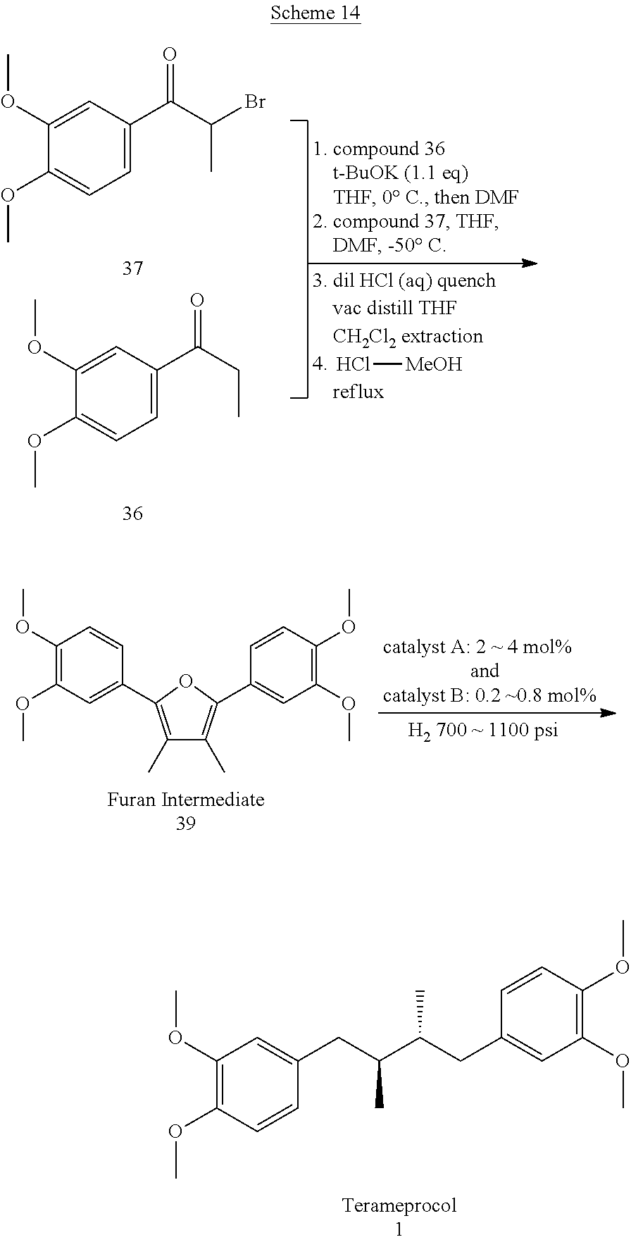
C1=C(CC(C(CC2=CC(OC)=C(OC)C=C2)C)C)C=CC(OC)=C1OC.C1=C(C(C(Br)C)=O)C=C(OC)C(OC)=C1.C1=C(C(CC)=O)C=C(OC)C(OC)=C1.Cl[MeOH].C1(C)=C(C2=CC(OC)=C(OC)C=C2)OC(C2=CC(OC)=C(OC)C=C2)=C1C
